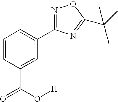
C1=CC(C(=O)O[H])=CC(C2=NOC(C(C)(C)C)=N2)=C1
